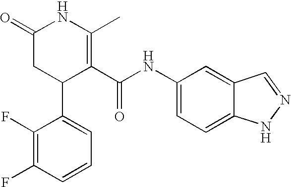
C1(F)=C(F)C=CC=C1C1C(C(NC2=CC=C3C(=C2)C=NN3)=O)=C(C)NC(=O)C1
